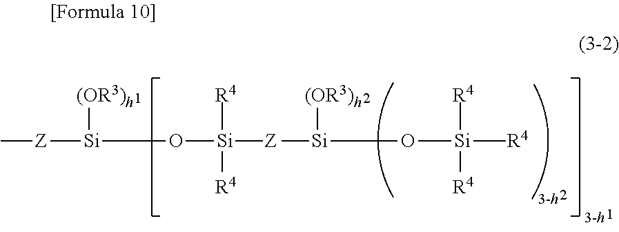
[Z]([Si](O[Si]([Z][Si]([(OR3)h])O[Si]([R4])(C)([R4])[R4])(C)([R4])[R4])(C)[(OR3)h])C
